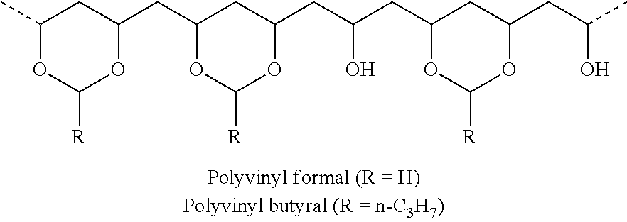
C1(C)OC([R])OC(CC2OC([R])OC(CC(O)CC3OC([R])OC(CC(O)C)C3)C2)C1
